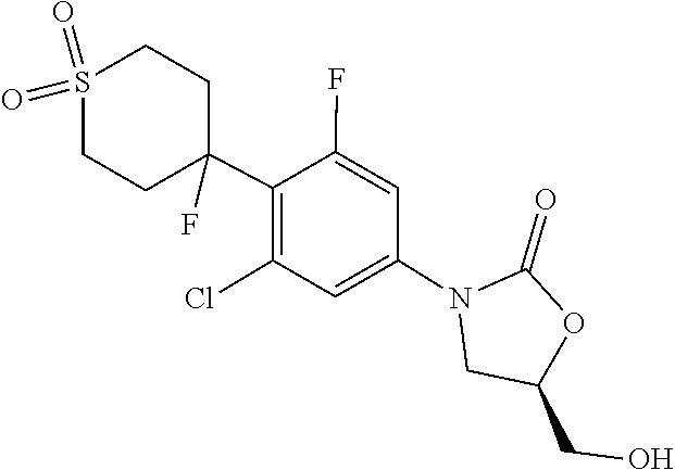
C1(=O)OC(CO)CN1C1=CC(Cl)=C(C2(F)CCS(=O)(=O)CC2)C(F)=C1
